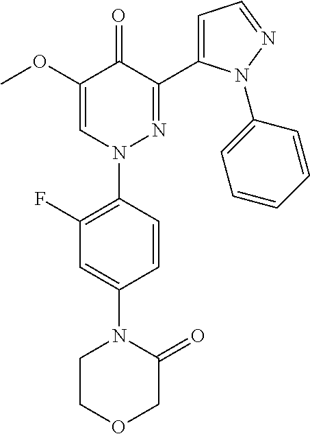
C1(F)=C(N2N=C(C3=CC=NN3C3=CC=CC=C3)C(=O)C(OC)=C2)C=CC(N2CCOCC2=O)=C1
